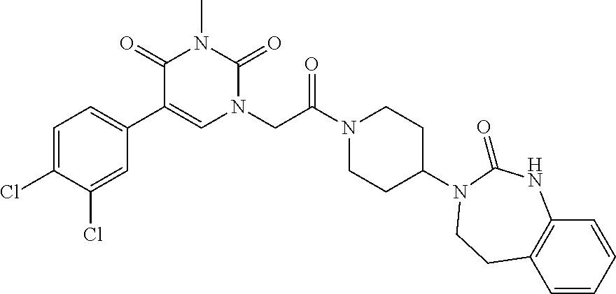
C1=C(Cl)C(Cl)=CC(C2=CN(CC(N3CCC(N4C(=O)NC5=C(C=CC=C5)CC4)CC3)=O)C(=O)N(C)C2=O)=C1
